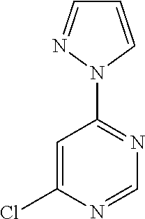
C1=C(Cl)N=CN=C1N1C=CC=N1
